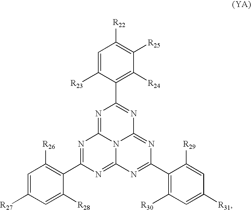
N1=C2N3C(=NC(C4=C([R30])C=C([R31])C=C4[R29])=NC3=NC(C3=C([R26])C=C([R27])C=C3[R28])=N2)N=C1C1=C([R24])C([R25])=C([R22])C=C1[R23]
